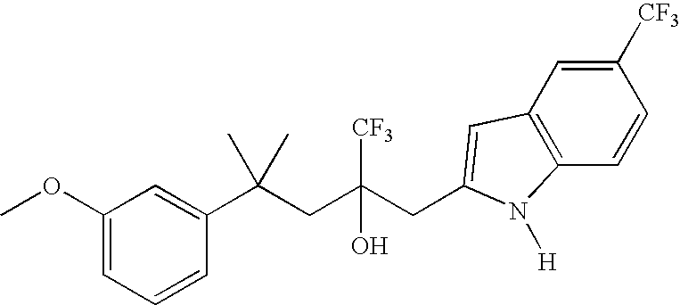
C1(OC)=CC=CC(C(CC(CC2=CC3=C(C=CC([CF3])=C3)N2[H])([CF3])O)(C)C)=C1
